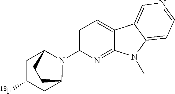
N1(C2=CC=C3C(=N2)N(C)C2=CC=NC=C32)C2CC([18F])CC1CC2
